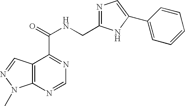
C12=C(C=NN1C)C(C(=O)NCC1=NC=C(C3=CC=CC=C3)N1)=NC=N2
